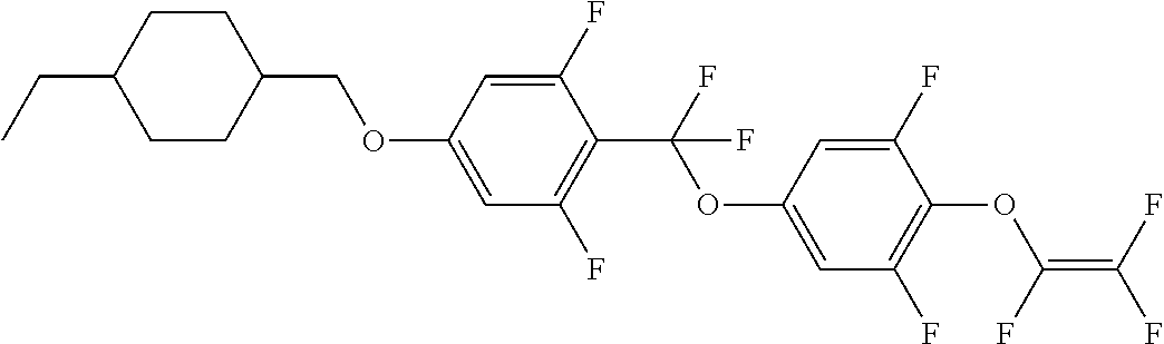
C(C1CCC(COC2=CC(F)=C(C(OC3=CC(F)=C(OC(=C(F)F)F)C(F)=C3)(F)F)C(F)=C2)CC1)C
